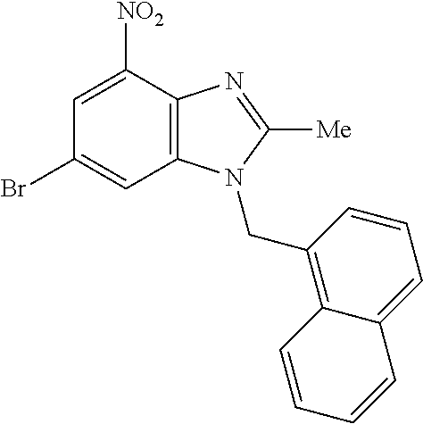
C1(Br)=CC2=C(C([NO2])=C1)N=C([Me])N2CC1=C2C(=CC=C1)C=CC=C2
